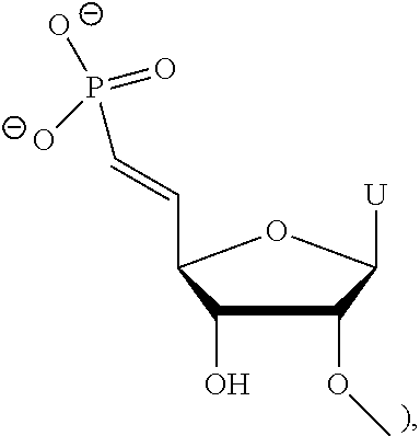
C1(O)C(OC)C([U])OC1C=CP(=O)([O-])[O-]
